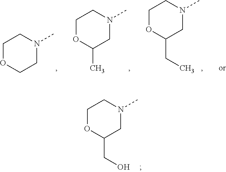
C1OCCN(C)C1.C1OC(C)CN(C)C1.C1OC(CC)CN(C)C1.C1OC(CO)CN(C)C1
